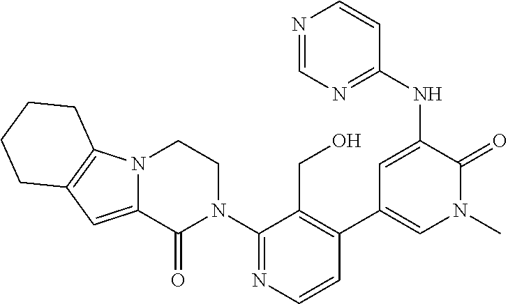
N12C(=CC3=C1CCCC3)C(=O)N(C1=NC=CC(C3=CN(C)C(=O)C(NC4=NC=NC=C4)=C3)=C1CO)CC2
